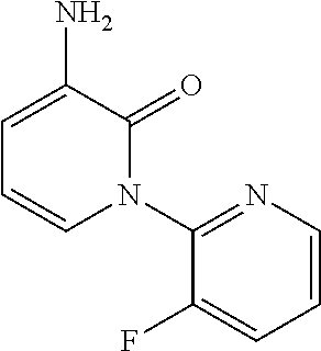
C1=C(N)C(=O)N(C2=NC=CC=C2F)C=C1
